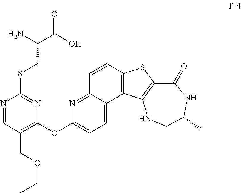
C1=C2C(=NC(OC3=C(COCC)C=NC(SCC(N)C(=O)O)=N3)=C1)C=CC1=C2C2=C(S1)C(=O)NC(C)CN2
